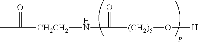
N(C(=O)[(CH2)5]O[H])[CH2CH2]C(=O)C
